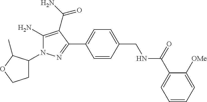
C1C(N2C(N)=C(C(N)=O)C(C3=CC=C(CNC(C4=CC=CC=C4[OMe])=O)C=C3)=N2)C(C)OC1
